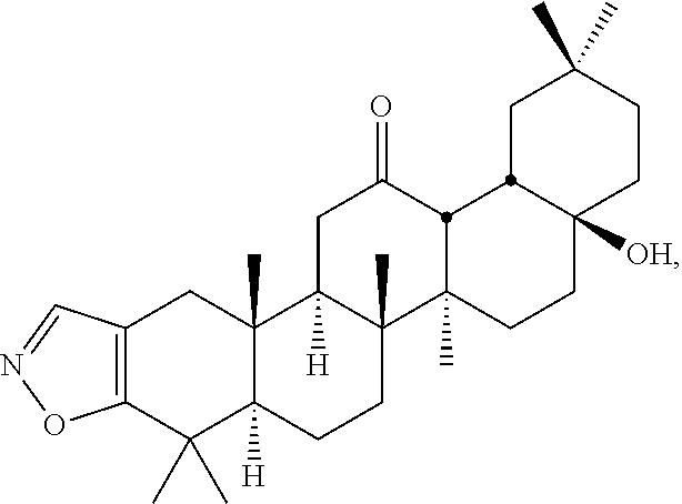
C12=C(C(C)(C)C3([H])C(C)(C1)C1([H])C(C)(CC3)C3(C)CCC4([OH])CCC(C)(C)CC4C3C(=O)C1)ON=C2
